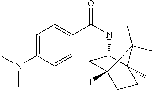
C1=C(N(C)C)C=CC(C(NC2CC3([H])CCC2(C)C3(C)C)=O)=C1
